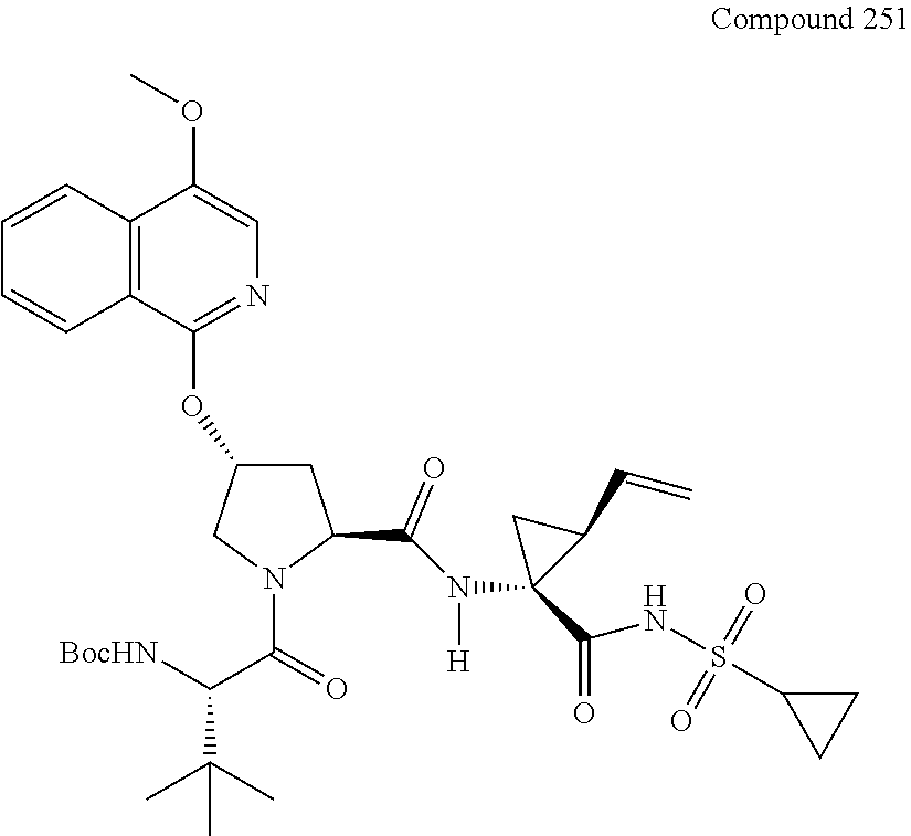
C12=C(C(OC3CC(C(N(C4(C(NS(C5CC5)(=O)=O)=O)C(C=C)C4)[H])=O)N(C(C([BocHN])C(C)(C)C)=O)C3)=NC=C1OC)C=CC=C2
